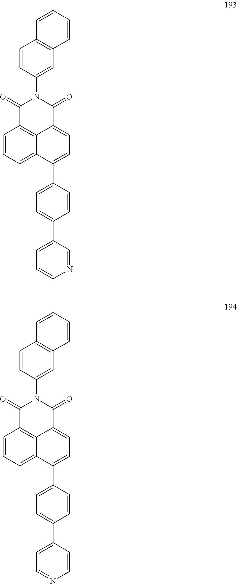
C1=CC=C2C3=C1C(=O)N(C1=CC4=C(C=C1)C=CC=C4)C(=O)C3=CC=C2C1=CC=C(C2=CC=CN=C2)C=C1.C1=CC=C2C3=C1C(=O)N(C1=CC4=C(C=C1)C=CC=C4)C(=O)C3=CC=C2C1=CC=C(C2=CC=NC=C2)C=C1
